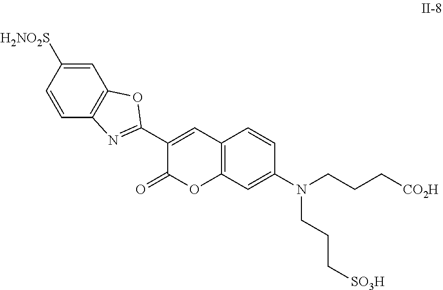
C12=C(C=C(N(CCC[CO2H])CCC[SO3H])C=C1)OC(=O)C(C1=NC3=C(O1)C=C([H2NO2S])C=C3)=C2
